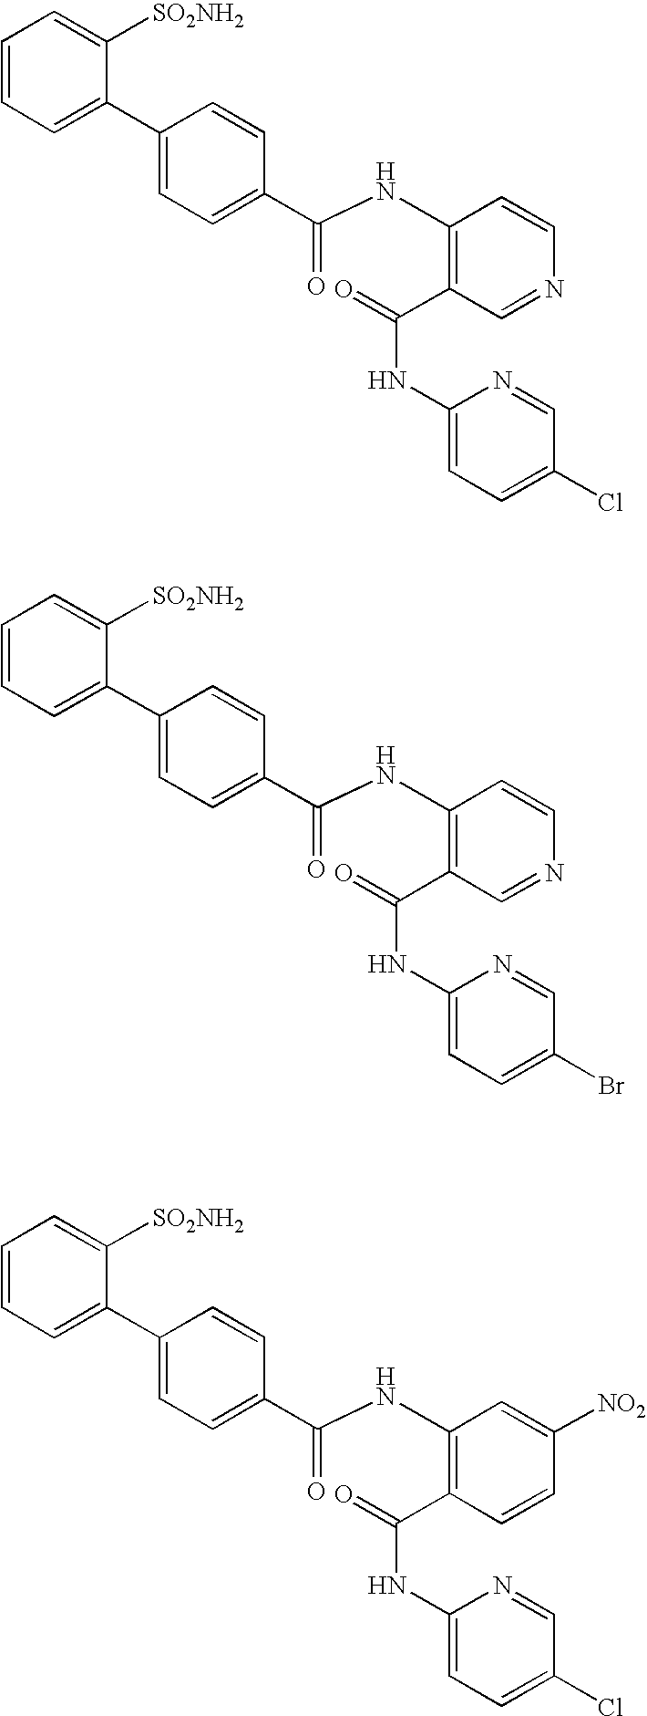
C1=CC=C(C2=CC=C(C(NC3=C(C(NC4=CC=C(Cl)C=N4)=O)C=NC=C3)=O)C=C2)C([SO2NH2])=C1.C1=CC=C(C2=CC=C(C(NC3=C(C(NC4=CC=C(Br)C=N4)=O)C=NC=C3)=O)C=C2)C([SO2NH2])=C1.C1=CC=C(C2=CC=C(C(NC3=C(C(NC4=CC=C(Cl)C=N4)=O)C=CC([NO2])=C3)=O)C=C2)C([SO2NH2])=C1
